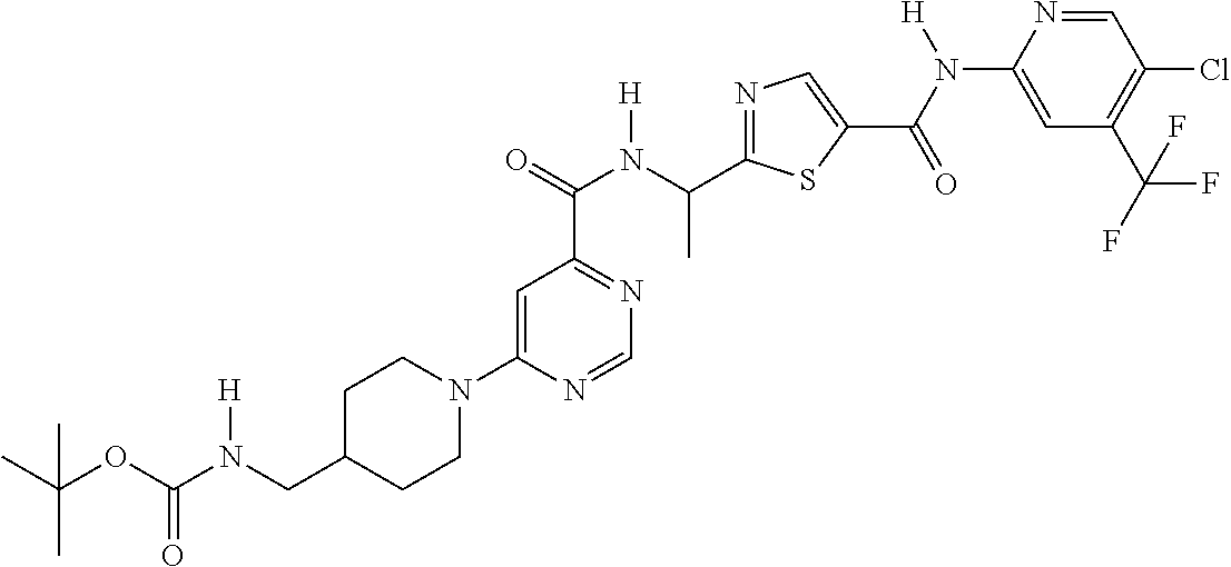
C1=C(N2CCC(CN(C(OC(C)(C)C)=O)[H])CC2)N=CN=C1C(N(C(C1=NC=C(C(=O)N(C2=CC(C(F)(F)F)=C(Cl)C=N2)[H])S1)C)[H])=O
